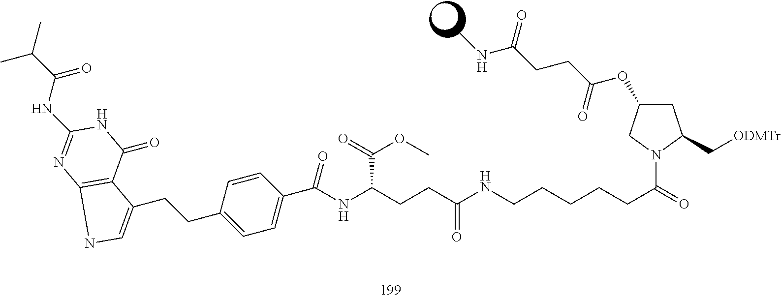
C1=CC(CCC2=CNC3=C2C(=O)NC(NC(C(C)C)=O)=N3)=CC=C1C(NC(CCC(NCCCCCC(=O)N1CC(OC(CCC(NC)=O)=O)CC1C[ODMTr])=O)C(=O)OC)=O
